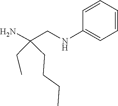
C(CC)CC(CC)(N)CNC1=CC=CC=C1
